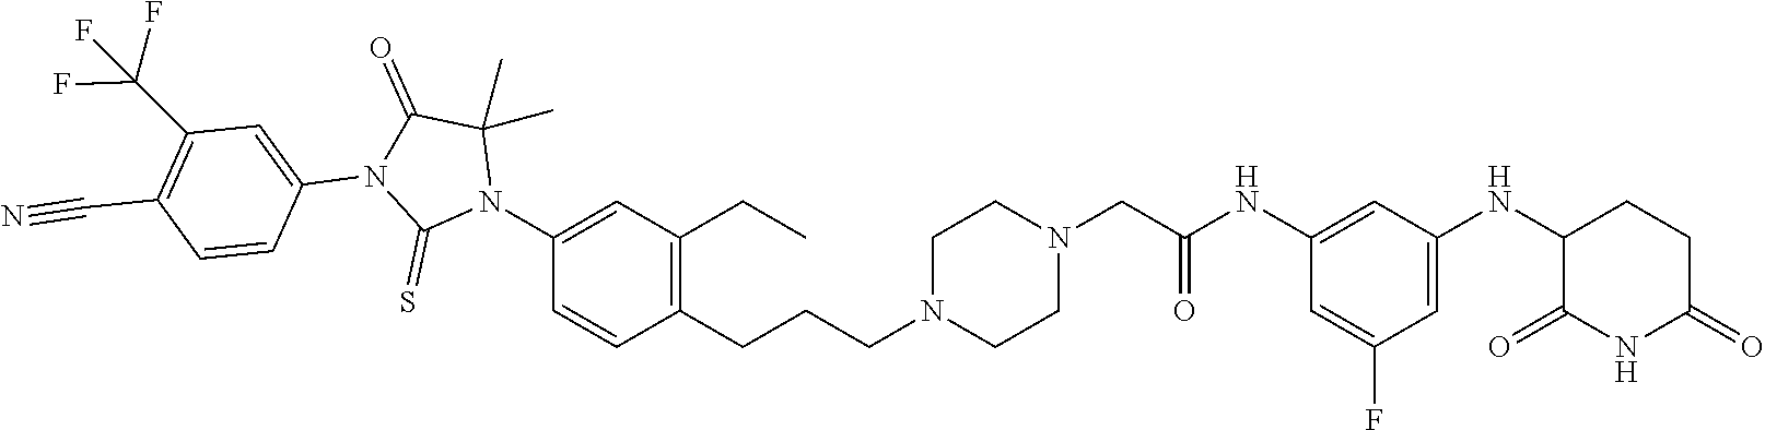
C1(N2C(C)(C)C(=O)N(C3=CC(C(F)(F)F)=C(C#N)C=C3)C2=S)=CC(CC)=C(CCCN2CCN(CC(=O)NC3=CC(NC4C(=O)NC(=O)CC4)=CC(F)=C3)CC2)C=C1
